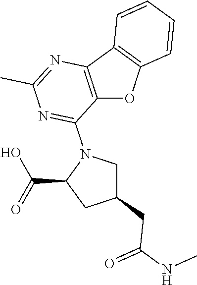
C12=C(C3=C(O1)C=CC=C3)N=C(C)N=C2N1C(C(=O)O)CC(CC(=O)NC)C1
